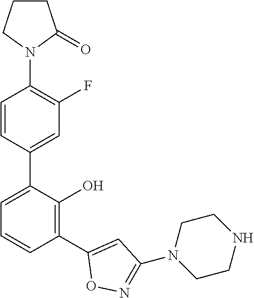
C1(N2C(=O)CCC2)=C(F)C=C(C2=CC=CC(C3=CC(N4CCNCC4)=NO3)=C2O)C=C1
